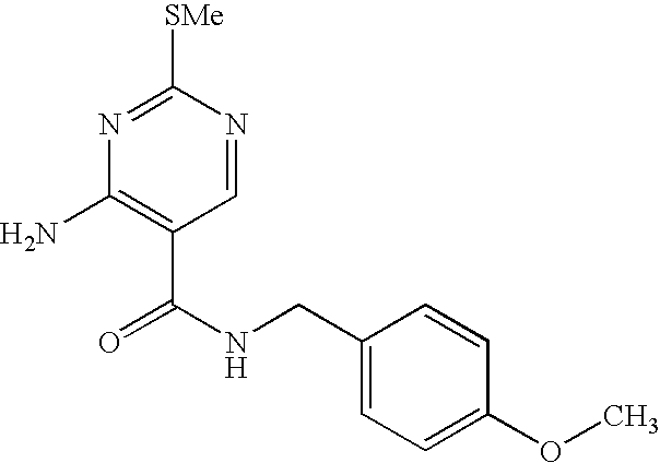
C1=NC([SMe])=NC(N)=C1C(NCC1=CC=C(OC)C=C1)=O
